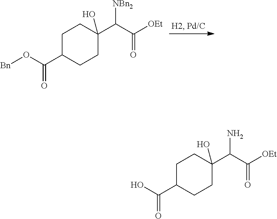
C1C(C(O[Bn])=O)CCC(C(C([OEt])=O)[NBn2])(O)C1.C1C(C(O)=O)CCC(C(C([OEt])=O)N)(O)C1
